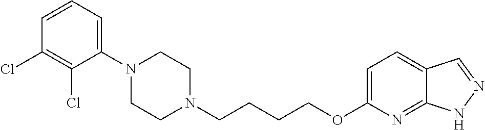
C1N(C2=CC=CC(Cl)=C2Cl)CCN(CCCCOC2=CC=C3C(=N2)NN=C3)C1
